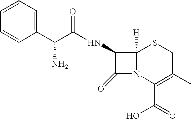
C1(=O)N2C([H])(SCC(C)=C2C(=O)O)C1NC(C(N)C1=CC=CC=C1)=O
